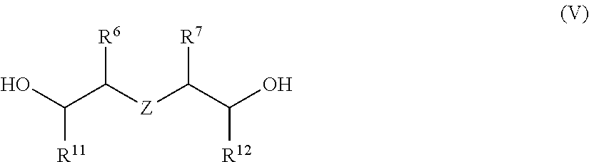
C(C([Z]C(C(O)[R12])[R7])[R6])(O)[R11]
